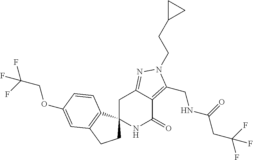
C(C(F)(F)F)OC1=CC2=C(C3(CC2)NC(=O)C2=C(CNC(=O)CC(F)(F)F)N(CCC4CC4)N=C2C3)C=C1
